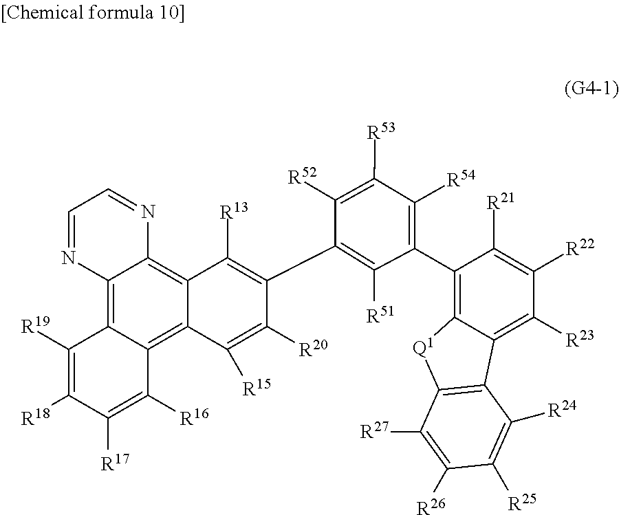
C1([R19])=C([R18])C([R17])=C([R16])C2=C3C(=C4C(=C12)N=CC=N4)C([R13])=C(C1=C([R51])C(C2=C4C(=C([R23])C([R22])=C2[R21])C2=C([Q1]4)C([R27])=C([R26])C([R25])=C2[R24])=C([R54])C([R53])=C1[R52])C([R20])=C3[R15]
